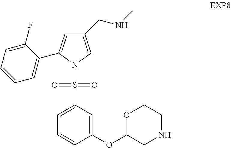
C1(CNC)=CN(S(C2=CC=CC(OC3CNCCO3)=C2)(=O)=O)C(C2=CC=CC=C2F)=C1
